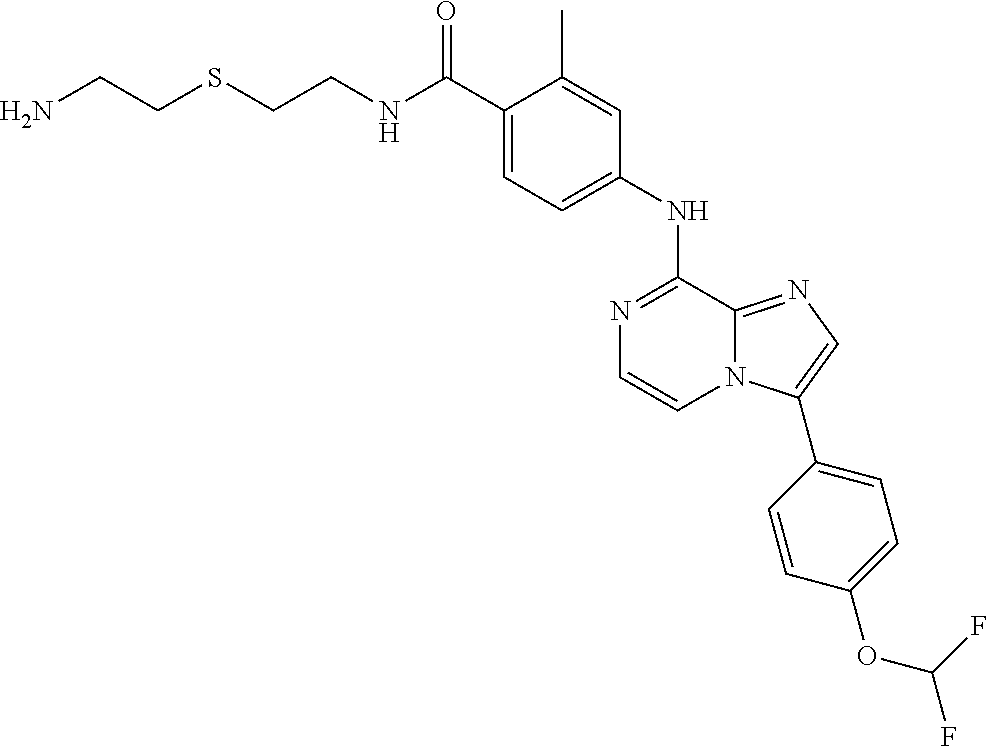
C1(NC2=NC=CN3C2=NC=C3C2=CC=C(OC(F)F)C=C2)=CC=C(C(NCCSCCN)=O)C(C)=C1
